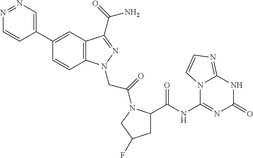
N1=NC=C(C2=CC3=C(C=C2)N(CC(=O)N2C(C(=O)NC4=NC(=O)NC5=NC=CN45)CC(F)C2)N=C3C(=O)N)C=C1
